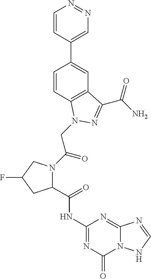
C1(C(NC2=NC(=O)N3C(=N2)N=CN3)=O)N(C(CN2C3=C(C=C(C4=CN=NC=C4)C=C3)C(C(=O)N)=N2)=O)CC(F)C1
